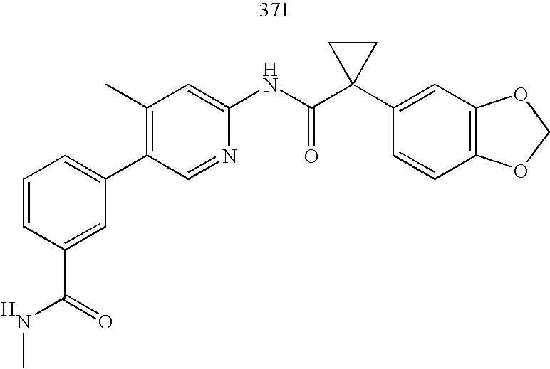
C1(C2=CC=CC(C(=O)NC)=C2)=C(C)C=C(NC(C2(C3=CC4=C(C=C3)OCO4)CC2)=O)N=C1.[H]
